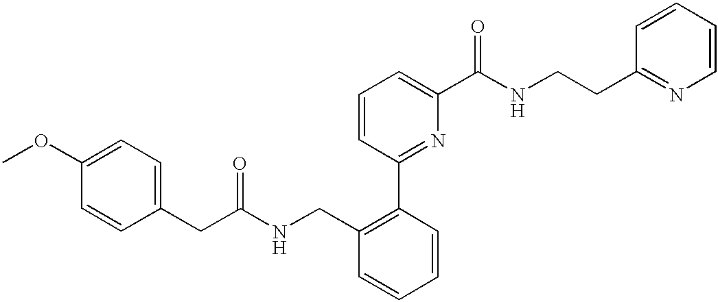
C1(OC)=CC=C(CC(=O)NCC2=C(C3=NC(C(NCCC4=NC=CC=C4)=O)=CC=C3)C=CC=C2)C=C1
